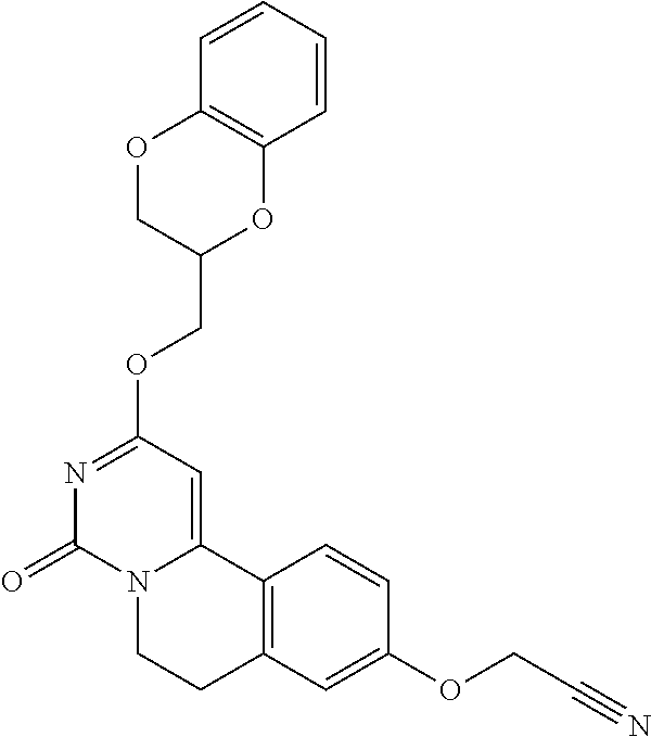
N1=C(OCC2OC3=C(OC2)C=CC=C3)C=C2N(C1=O)CCC1=C2C=CC(OCC#N)=C1
